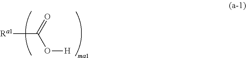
[Ra1]C(=O)O[H]
